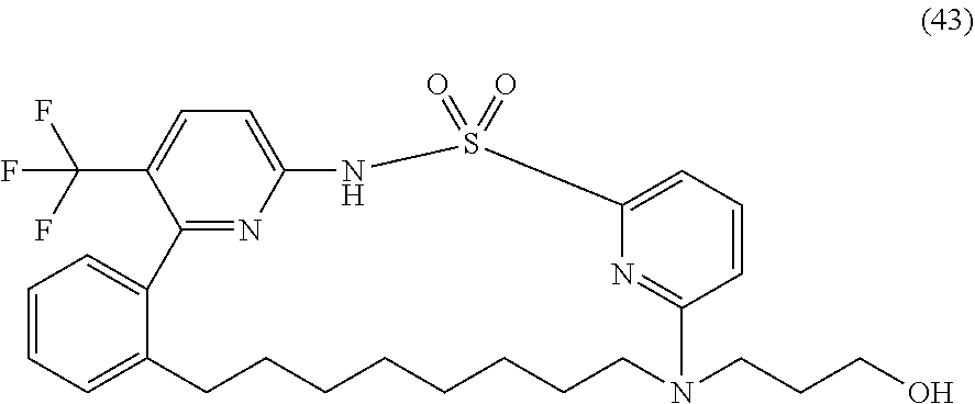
C12=CC=C(C(F)(F)F)C(=N1)C1=CC=CC=C1CCCCCCCCN(CCCO)C1=NC(=CC=C1)S(=O)(=O)N2
